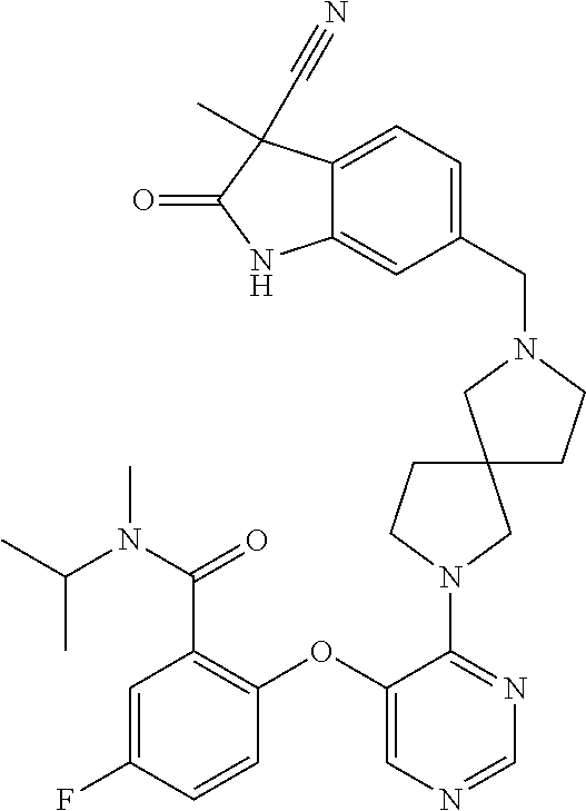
C1(OC2=C(C(N(C(C)C)C)=O)C=C(F)C=C2)=CN=CN=C1N1CCC2(C1)CCN(CC1=CC=C3C(=C1)NC(=O)C3(C)C#N)C2
